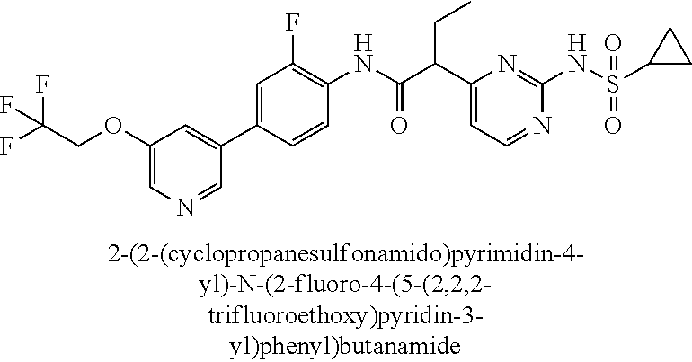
C1(NC(=O)C(C2=CC=NC(NS(=O)(=O)C3CC3)=N2)CC)=C(F)C=C(C2=CC(OCC(F)(F)F)=CN=C2)C=C1
